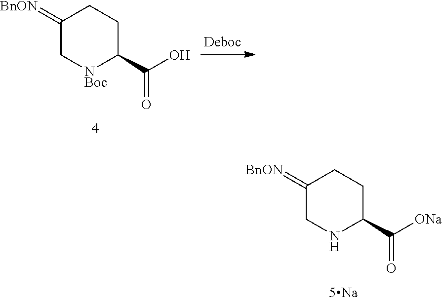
C1(=[BnON])CNC(C([ONa])=O)CC1.C1(=[BnON])C[NBoc]C(C(O)=O)CC1
